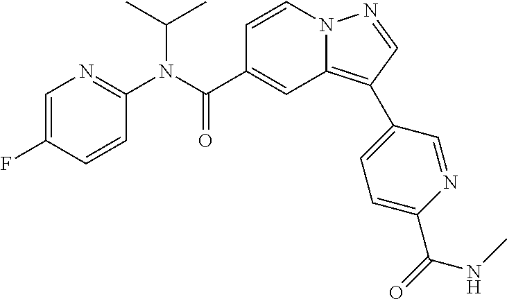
C1=CN2C(=C(C3=CC=C(C(=O)NC)N=C3)C=N2)C=C1C(N(C1=NC=C(F)C=C1)C(C)C)=O
